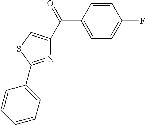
C1(C(=O)C2=CSC(C3=CC=CC=C3)=N2)=CC=C(F)C=C1
